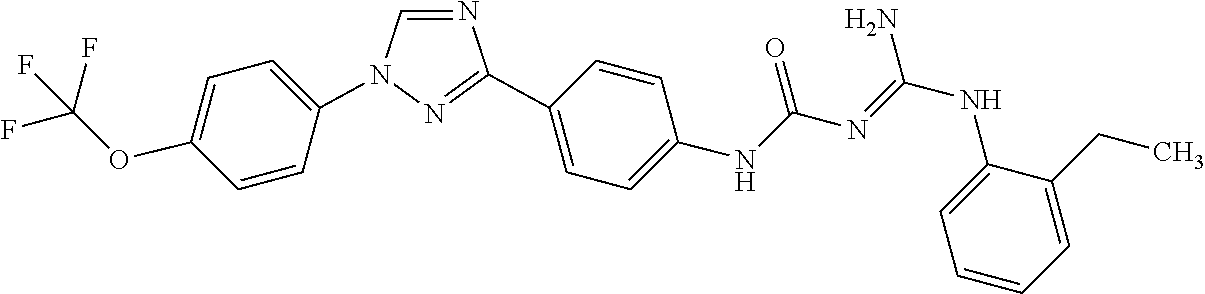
C1=NC(C2=CC=C(NC(N=C(NC3=CC=CC=C3CC)N)=O)C=C2)=NN1C1=CC=C(OC(F)(F)F)C=C1
